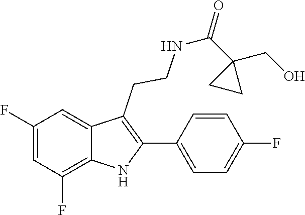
N(C(C1(CO)CC1)=O)CCC1=C(C2=CC=C(F)C=C2)NC2=C(F)C=C(F)C=C21
